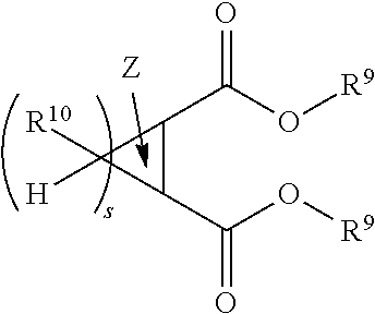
C1(C(O[R9])=O)C(C(O[R9])=O)C1([R10])[H]
